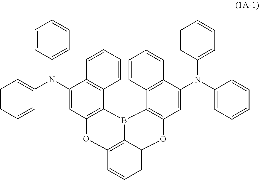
C1(N(C2=CC3=C(C4=C2C=CC=C4)B2C4=C(C=C(N(C5=CC=CC=C5)C5=CC=CC=C5)C5=C4C=CC=C5)OC4=CC=CC(=C24)O3)C2=CC=CC=C2)=CC=CC=C1
